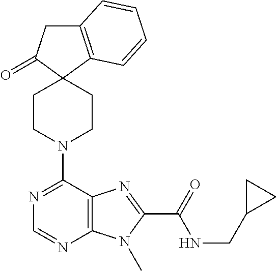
C12=C(C=CC=C1)C1(C(=O)C2)CCN(C2=NC=NC3=C2N=C(C(=O)NCC2CC2)N3C)CC1
